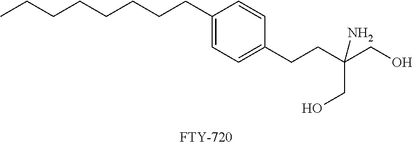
CCCCCCCCC1=CC=C(CCC(CO)(CO)N)C=C1
